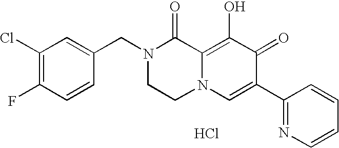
C1(Cl)=C(F)C=CC(CN2CCN3C(=C(O)C(=O)C(C4=NC=CC=C4)=C3)C2=O)=C1.Cl
